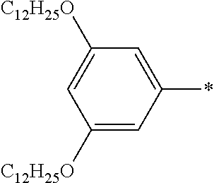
C1([C12H25O])=CC(*)=CC([C12H25O])=C1
